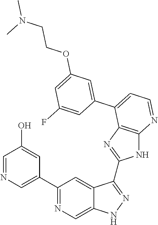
C1(C2=NC=C3C(=C2)C(C2=NC4=C(N2)N=CC=C4C2=CC(OCCN(C)C)=CC(F)=C2)=NN3)=CN=CC(O)=C1
